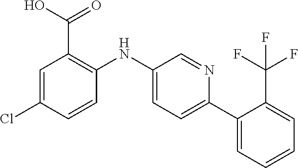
C1=C(Cl)C=CC(NC2=CC=C(C3=CC=CC=C3C(F)(F)F)N=C2)=C1C(O)=O
